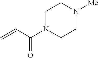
C1N(C(C=C)=O)CCN([Me])C1
